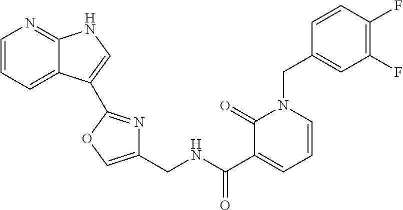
C1=CC(F)=C(F)C=C1CN1C(=O)C(C(NCC2=COC(C3=CNC4=NC=CC=C43)=N2)=O)=CC=C1
